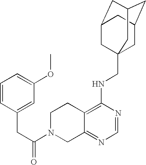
C12=C(NCC34CC5CC(CC(C3)C5)C4)N=CN=C1CN(C(CC1=CC(OC)=CC=C1)=O)CC2
